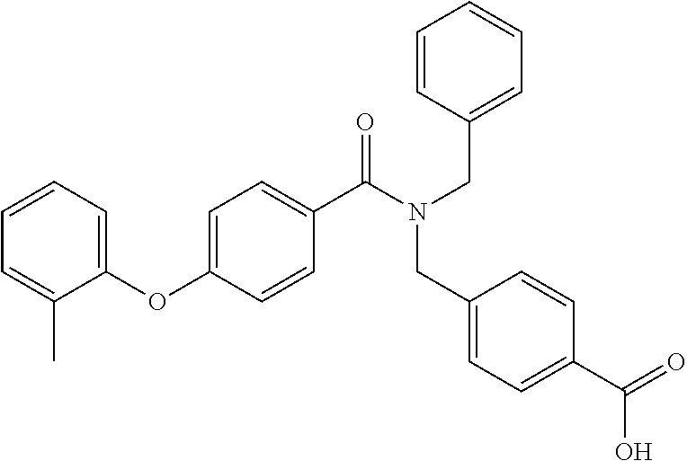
C1=CC=C(OC2=CC=C(C(N(CC3=CC=CC=C3)CC3=CC=C(C(=O)O)C=C3)=O)C=C2)C(C)=C1
